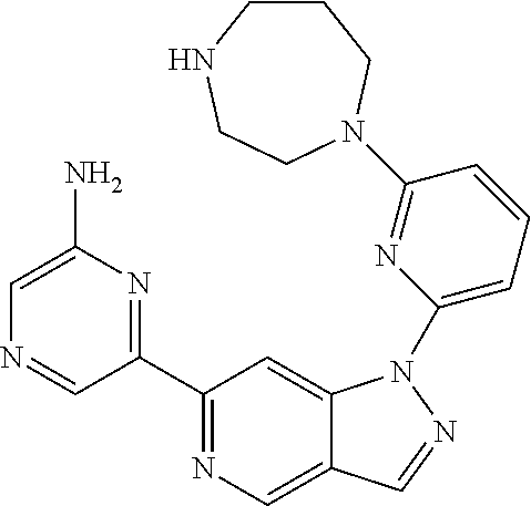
C1(C2=NC(N)=CN=C2)=NC=C2C(=C1)N(C1=CC=CC(N3CCNCCC3)=N1)N=C2
